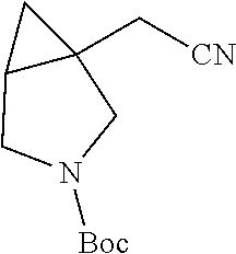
C12C(C[CN])(C1)CN([Boc])C2
